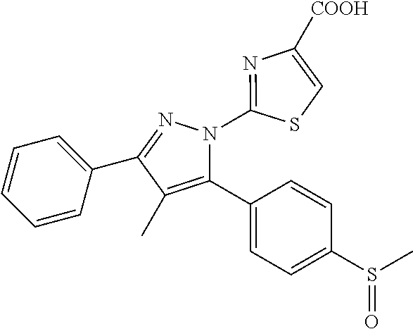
C1=CC=C(C2=NN(C3=NC([COOH])=CS3)C(C3=CC=C(S(C)=O)C=C3)=C2C)C=C1
